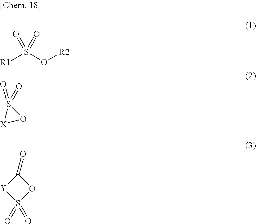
[R1]S(O[R2])(=O)=O.S1(=O)(=O)[X]O1.S1(=O)(=O)OC(=O)[Y]1
